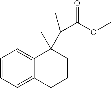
C1=CC=C2C(=C1)CCCC21C(C(OC)=O)(C)C1
